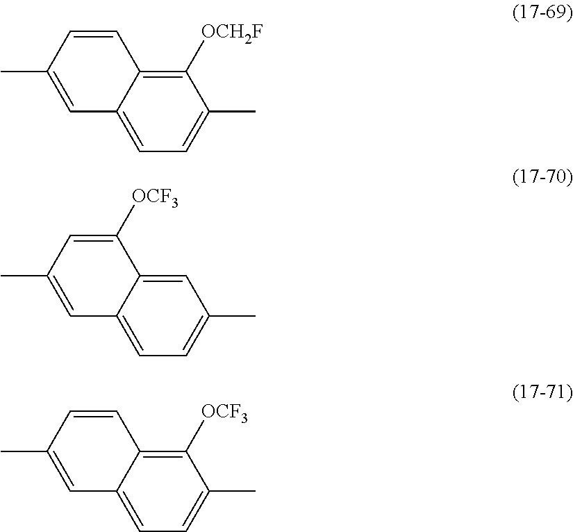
C1=CC(C)=CC2=CC=C(C)C([OCH2F])=C12.C1([OCF3])=CC(C)=CC2=CC=C(C)C=C12.C1=CC(C)=CC2=CC=C(C)C([OCF3])=C12
